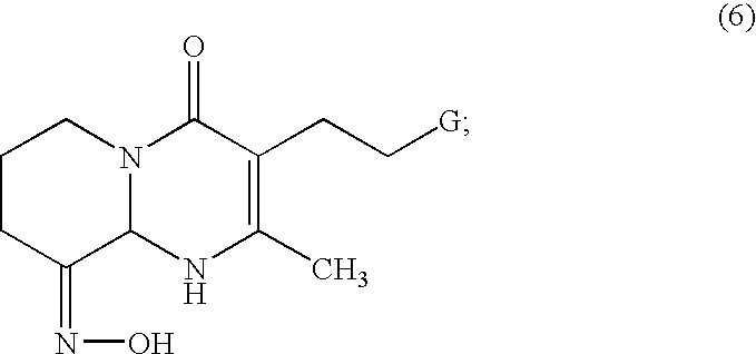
C1CC(=NO)C2N(C1)C(=O)C(CC[G])=C(C)N2
